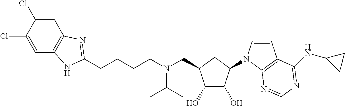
C1=C(Cl)C(Cl)=CC2=C1NC(CCCCN(CC1C(O)C(O)C(N3C=CC4=C3N=CN=C4NC3CC3)C1)C(C)C)=N2
